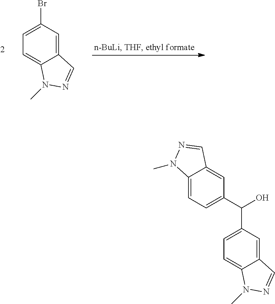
C1=C(Br)C=C2C(=C1)N(C)N=C2.C12=CC=C(C(O)C3=CC=C4C(=C3)C=NN4C)C=C1C=NN2C
